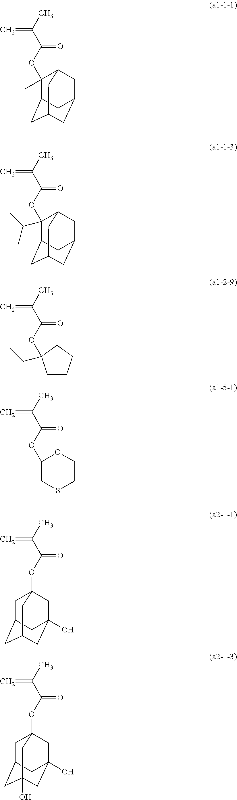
CC(C(OC1(C)C2CC3CC(CC1C3)C2)=O)=C.CC(C(OC1(C(C)C)C2CC3CC(CC1C3)C2)=O)=C.CC(C(OC1(CC)CCCC1)=O)=C.CC(C(OC1CSCCO1)=O)=C.CC(C(OC12CC3CC(CC(O)(C1)C3)C2)=O)=C.CC(C(OC12CC3CC(O)(CC(O)(C1)C3)C2)=O)=C
